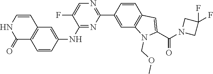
C1=CNC(=O)C2=C1C=C(NC1=NC(C3=CC4=C(C=C3)C=C(C(N3CC(F)(F)C3)=O)N4COC)=NC=C1F)C=C2
